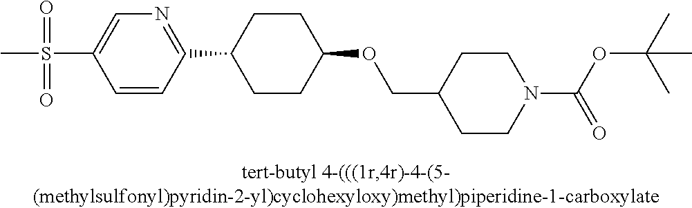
C1(S(=O)(=O)C)=CN=C(C2CCC(OCC3CCN(C(=O)OC(C)(C)C)CC3)CC2)C=C1
